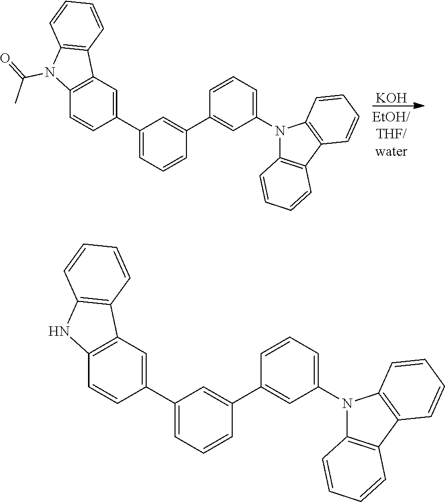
[KOH].C1(C2=CC=CC(C3=CC(N4C5=C(C6=C4C=CC=C6)C=CC=C5)=CC=C3)=C2)=CC2=C(C=C1)N(C(C)=O)C1=C2C=CC=C1.C1(C2=CC=CC(C3=CC(N4C5=C(C6=C4C=CC=C6)C=CC=C5)=CC=C3)=C2)=CC2=C(C=C1)NC1=C2C=CC=C1
